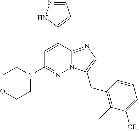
C1OCCN(C2=NN3C(=NC(C)=C3CC3=C(C)C([CF3])=CC=C3)C(C3=CC=NN3)=C2)C1
